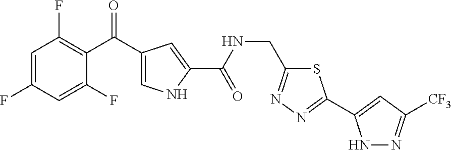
C1=C(F)C=C(F)C(C(=O)C2=CNC(C(NCC3=NN=C(C4=CC([CF3])=NN4)S3)=O)=C2)=C1F
